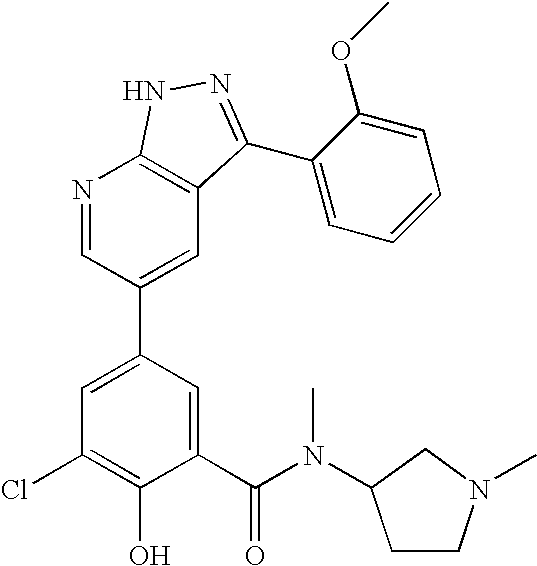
N1=CC(C2=CC(Cl)=C(O)C(C(=O)N(C)C3CCN(C)C3)=C2)=CC2=C1NN=C2C1=CC=CC=C1OC
